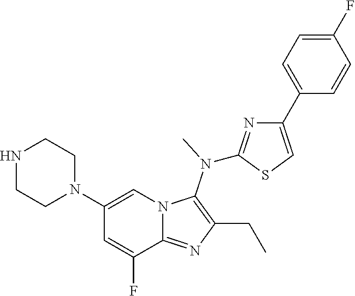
N1(C2=CN3C(=NC(CC)=C3N(C)C3=NC(C4=CC=C(F)C=C4)=CS3)C(F)=C2)CCNCC1
